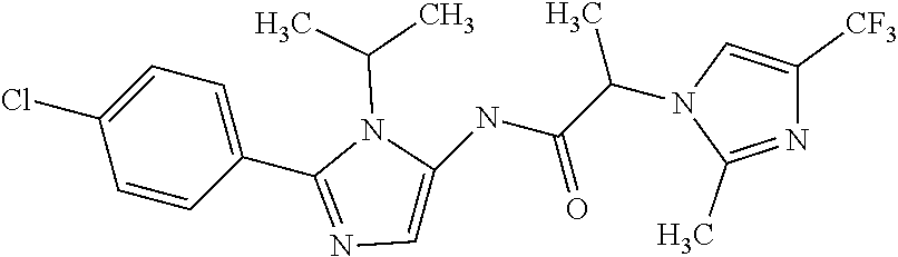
C1(C2=NC=C(NC(C(N3C(C)=NC([CF3])=C3)C)=O)N2C(C)C)=CC=C(Cl)C=C1
